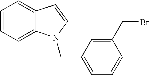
C1=CC=C2C(=C1)C=CN2CC1=CC=CC(CBr)=C1
